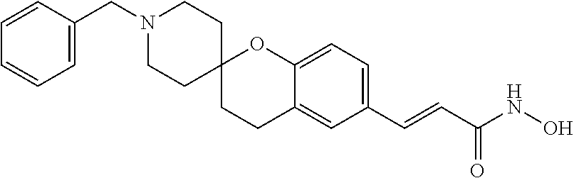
C12(CCC3=CC(C=CC(NO)=O)=CC=C3O1)CCN(CC1=CC=CC=C1)CC2
